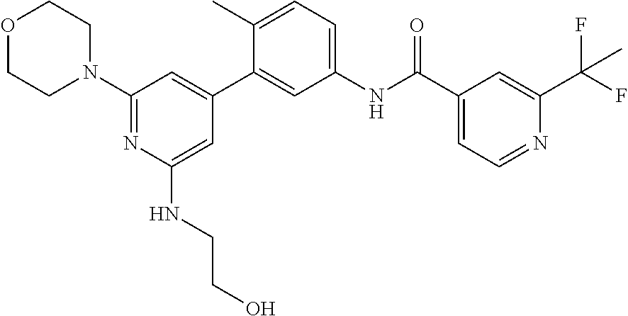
C1(N2CCOCC2)=NC(NCCO)=CC(C2=CC(NC(C3=CC=NC(C(F)(F)C)=C3)=O)=CC=C2C)=C1
